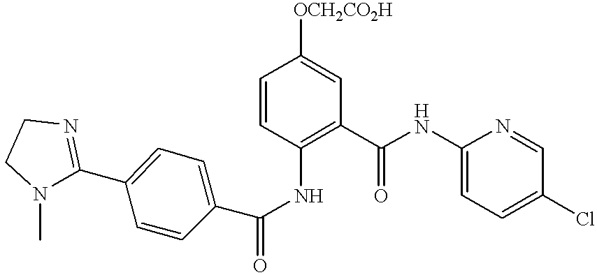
C1=CC(NC(C2=CC=C(C3=NCCN3C)C=C2)=O)=C(C(NC2=CC=C(Cl)C=N2)=O)C=C1[OCH2CO2H]
